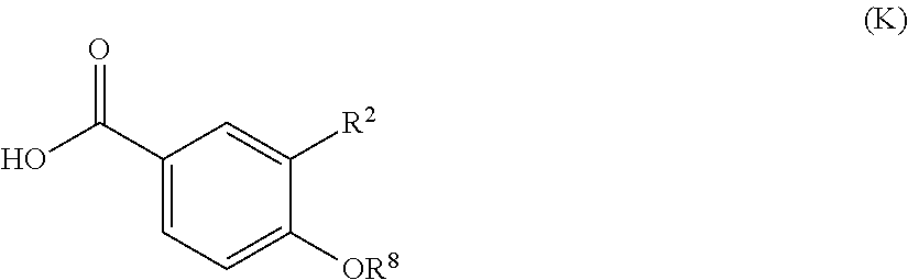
C1(C(O)=O)=CC=C([OR8])C([R2])=C1
